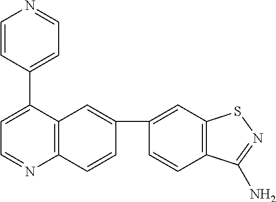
C12=C(C(C3=CC=NC=C3)=CC=N1)C=C(C1=CC3=C(C=C1)C(N)=NS3)C=C2
